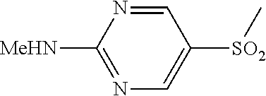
[SO2](C1=CN=C([NHMe])N=C1)C
